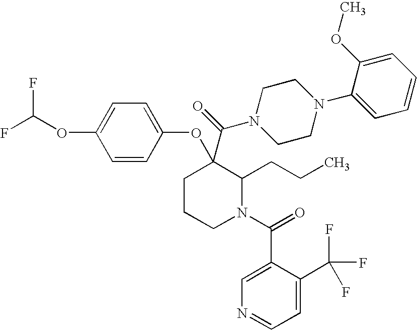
C1CCN(C(C2=CN=CC=C2C(F)(F)F)=O)C(CCC)C1(OC1=CC=C(OC(F)F)C=C1)C(N1CCN(C2=CC=CC=C2OC)CC1)=O
